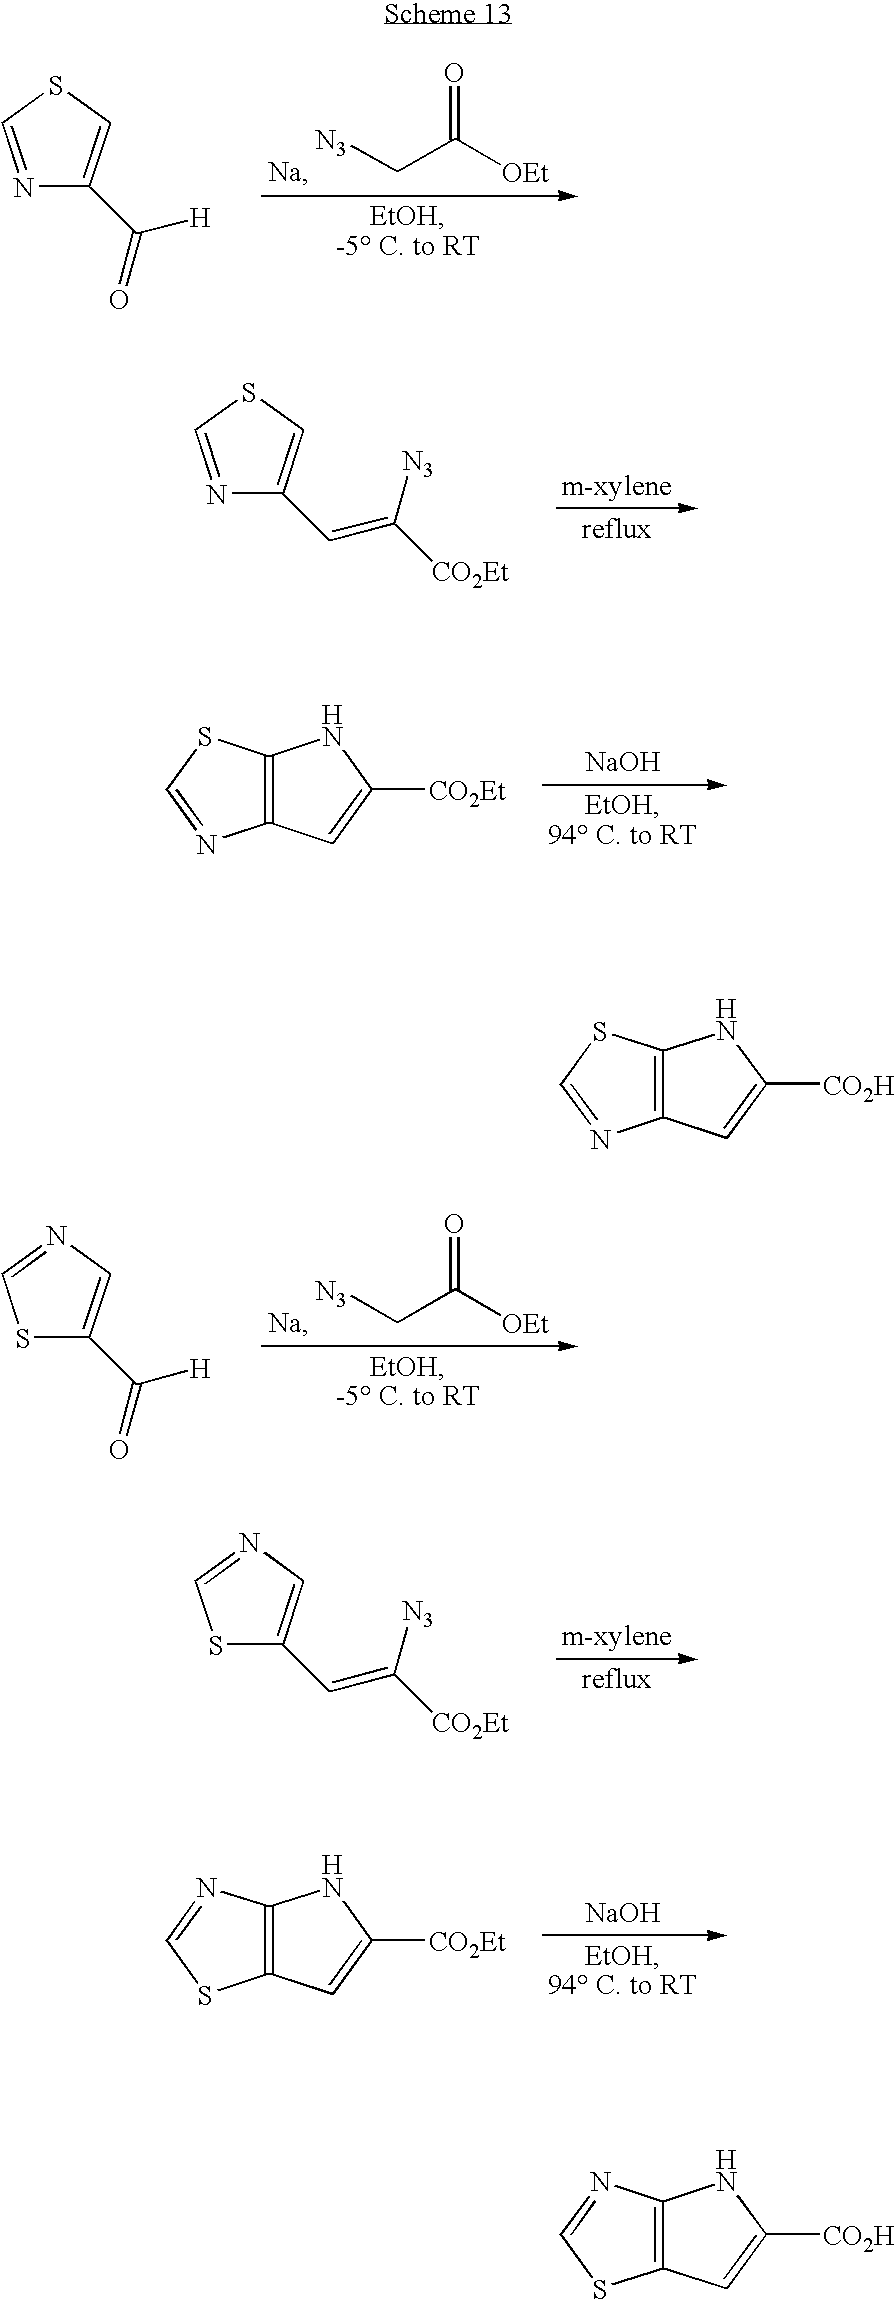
C(C([OEt])=O)[N3].N1=CSC=C1C(=O)[H].N1=CSC=C1C=C([CO2Et])[N3].[NaOH].C12=C(C=C([CO2Et])N1)N=CS2.C(C([OEt])=O)[N3].S1C(C(=O)[H])=CN=C1.S1C(C=C([CO2Et])[N3])=CN=C1.[NaOH].C12=C(C=C([CO2Et])N1)SC=N2.C12=C(C=C([CO2H])N1)N=CS2.C12=C(C=C([CO2H])N1)SC=N2
